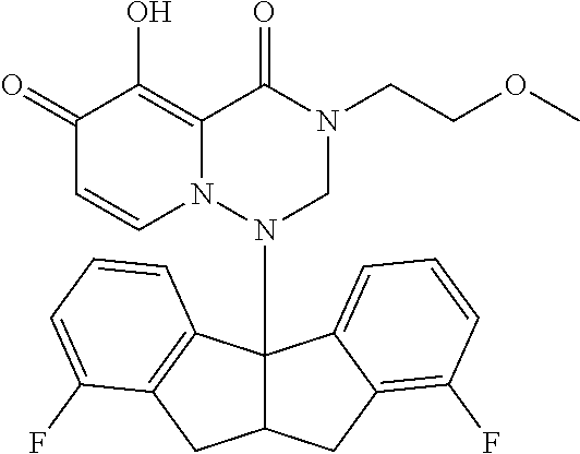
C1(=O)C=CN2C(=C1O)C(=O)N(CCOC)CN2C12C(CC3=C(F)C=CC=C13)CC1=C2C=CC=C1F
